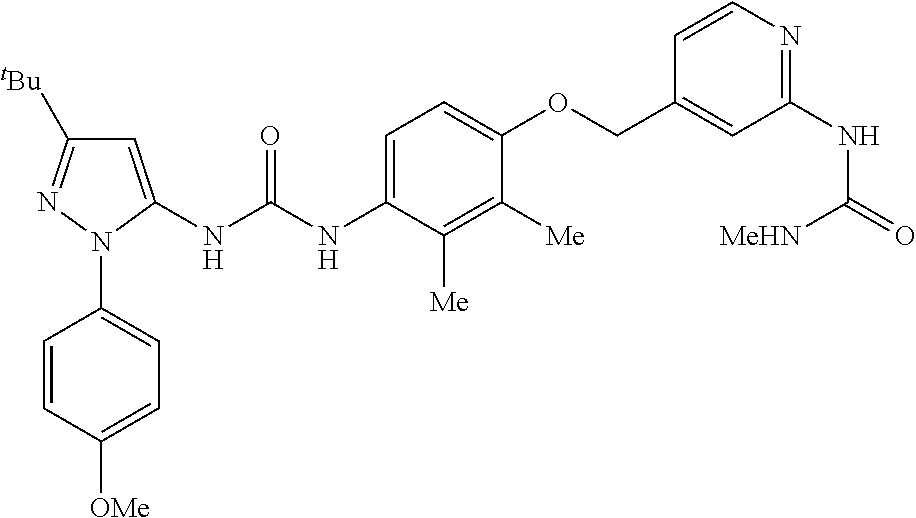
C1(N2C(NC(NC3=CC=C(OCC4=CC(NC(=O)[MeHN])=NC=C4)C([Me])=C3[Me])=O)=CC([tBu])=N2)=CC=C([OMe])C=C1
